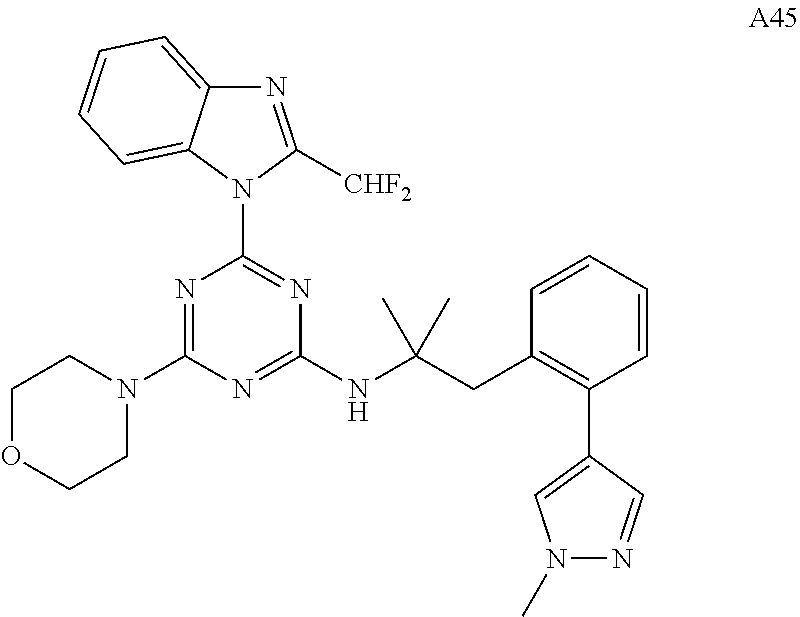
N1=C(N2CCOCC2)N=C(NC(CC2=C(C3=CN(C)N=C3)C=CC=C2)(C)C)N=C1N1C([CHF2])=NC2=CC=CC=C12
